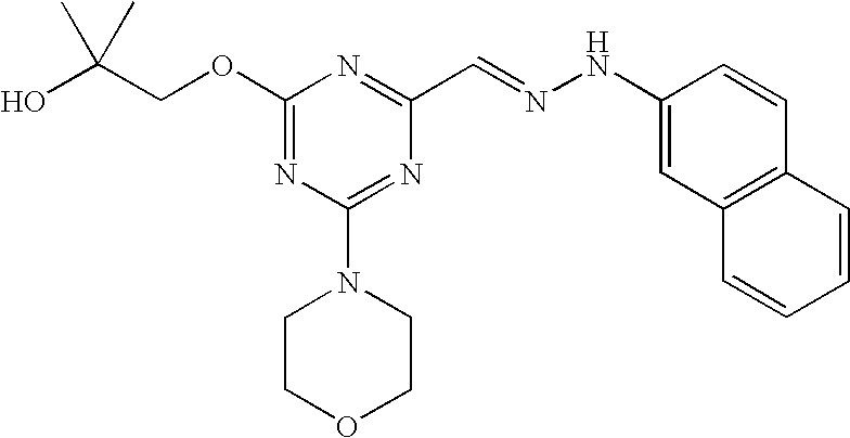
C(COC1=NC(N2CCOCC2)=NC(C=NNC2=CC3=C(C=C2)C=CC=C3)=N1)(O)(C)C
